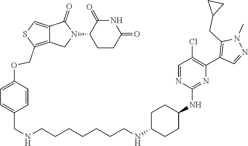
C1(N2C(=O)C3=CSC(COC4=CC=C(CNCCCCCCCNC5CCC(NC6=NC(C7=C(CC8CC8)N(C)N=C7)=C(Cl)C=N6)CC5)C=C4)=C3C2)CCC(=O)NC1=O
